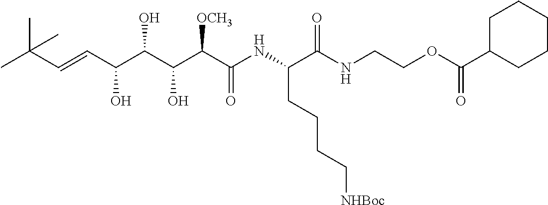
CC(C=CC(C(C(C(C(NC(C(NCCOC(C1CCCCC1)=O)=O)CCCC[NHBoc])=O)[OCH3])O)O)O)(C)C
